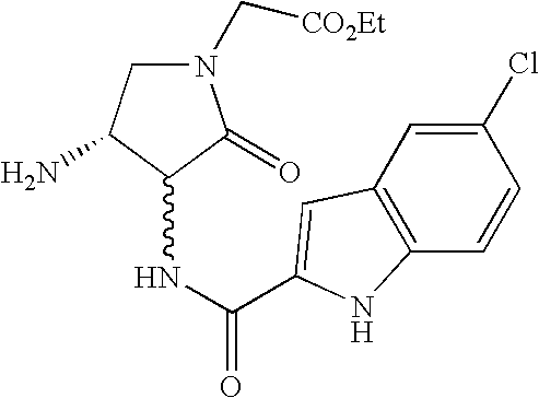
C1(NC(=O)C2=CC3=C(C=CC(Cl)=C3)N2)C(=O)N(C[CO2Et])CC1N
